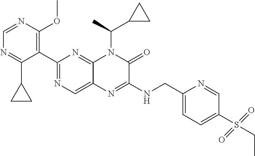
C1(C2=NC=C3C(=N2)N(C(C)C2CC2)C(=O)C(NCC2=CC=C(S(CC)(=O)=O)C=N2)=N3)=C(OC)N=CN=C1C1CC1
